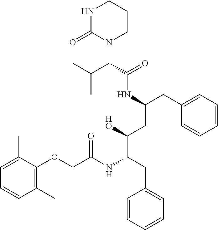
N1CCCN(C(C(C)C)C(NC(CC2=CC=CC=C2)CC(C(NC(COC2=C(C)C=CC=C2C)=O)CC2=CC=CC=C2)[HO])=O)C1=O
